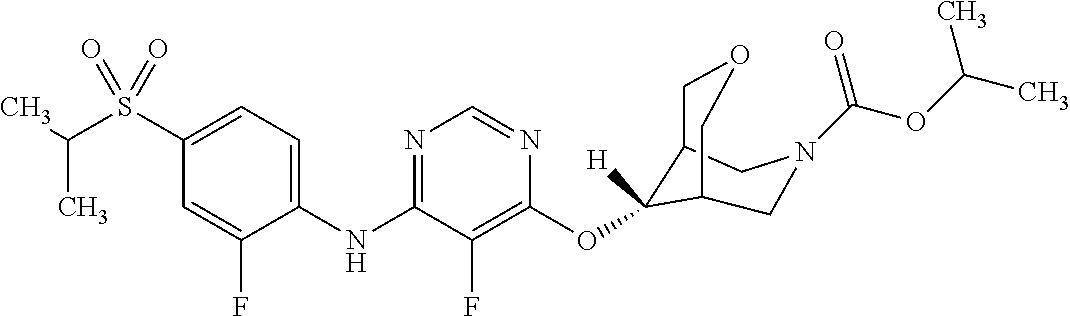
C1(NC2=NC=NC(OC3([H])C4COCC3CN(C(OC(C)C)=O)C4)=C2F)=CC=C(S(C(C)C)(=O)=O)C=C1F
